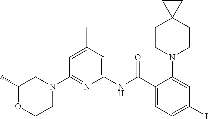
C1(N2CC(C)OCC2)=NC(NC(C2=CC=C(I)C=C2N2CCC3(CC2)CC3)=O)=CC(C)=C1
